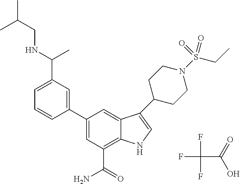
FC(C(=O)O)(F)F.C1(C2=CC(C(=O)N)=C3C(=C2)C(C2CCN(S(CC)(=O)=O)CC2)=CN3)=CC(C(NCC(C)C)C)=CC=C1
